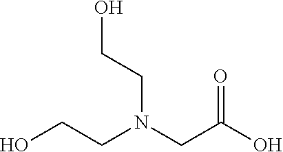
O=C(O)CN(CCO)CCO
